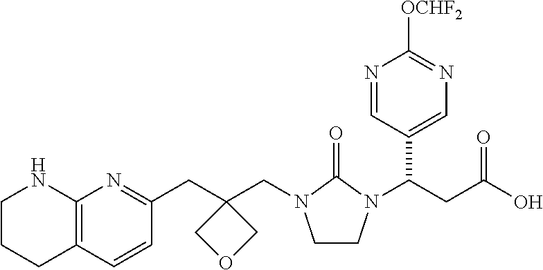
C12=C(C=CC(CC3(CN4CCN(C(CC(O)=O)C5=CN=C([OCHF2])N=C5)C4=O)COC3)=N1)CCCN2
